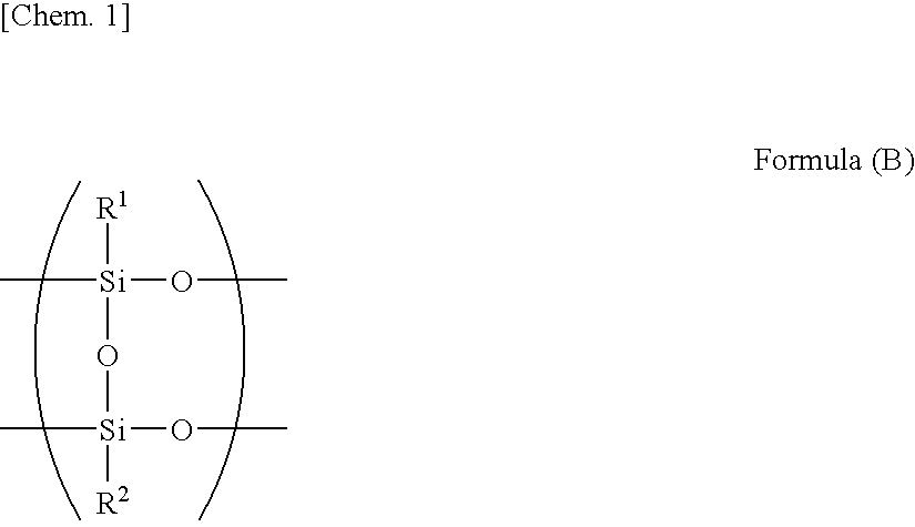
[R1][Si](O[Si](OC)([R2])C)(OC)C
